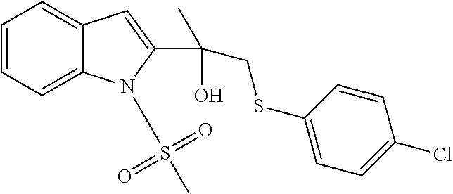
C1=CC=C2C(=C1)C=C(C(C)(O)CSC1=CC=C(Cl)C=C1)N2S(C)(=O)=O
